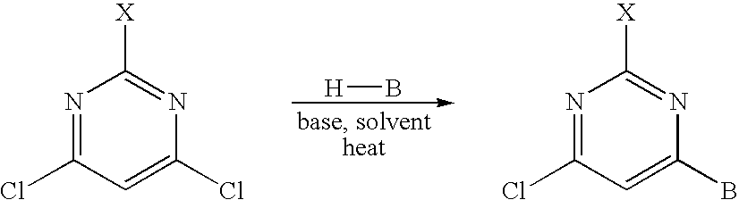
[H]B.N1=C(Cl)C=C(Cl)N=C1[X].N1=C(Cl)C=C(B)N=C1[X]
